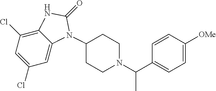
C1=C(Cl)C=C2C(=C1Cl)NC(=O)N2C1CCN(C(C2=CC=C([OMe])C=C2)C)CC1
